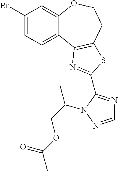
C1(Br)=CC=C2C(=C1)OCCC1=C2N=C(C2=NC=NN2C(COC(C)=O)C)S1
